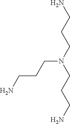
N(CCCN)(CCCN)CCCN
